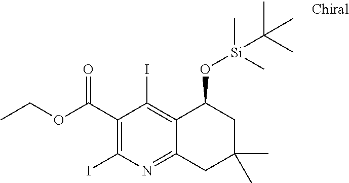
C1(C(OCC)=O)=C(I)N=C2C(=C1I)C(O[Si](C)(C)C(C)(C)C)CC(C)(C)C2
